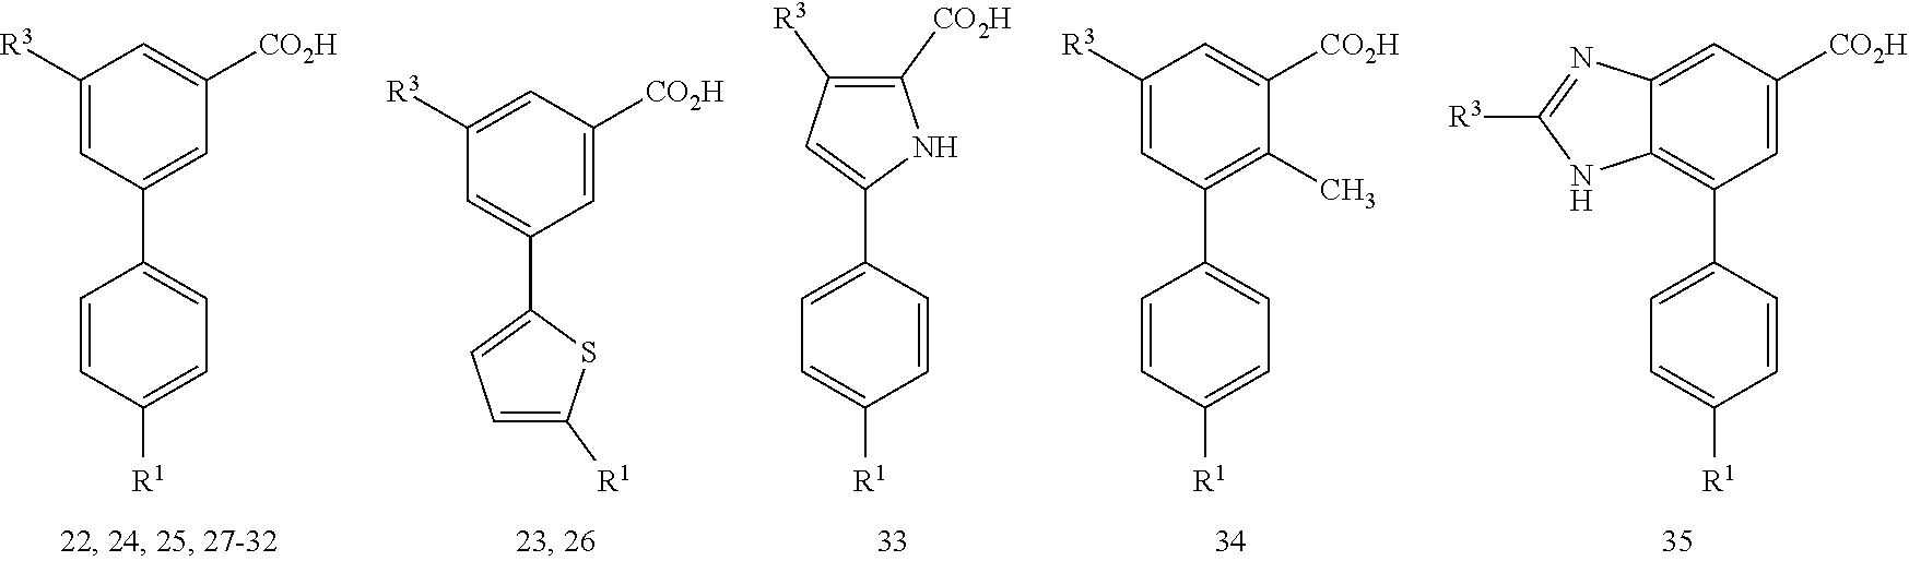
C12=CC([CO2H])=CC(C3=CC=C([R1])C=C3)=C1NC([R3])=N2.C1([R3])=CC(C2=CC=C([R1])C=C2)=C(C)C([CO2H])=C1.C1(C2=CC=C([R1])C=C2)=CC([R3])=C([CO2H])N1.C1([R3])=CC([CO2H])=CC(C2=CC=C([R1])S2)=C1.C1([R3])=CC(C2=CC=C([R1])C=C2)=CC([CO2H])=C1
